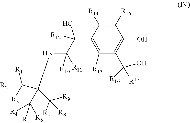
C1([R15])=C([R14])C(C(O)([R12])C([R11])(NC(C([R2])([R1])[R3])(C([R4])([R6])[R5])C([R9])([R8])[R7])[R10])=C([R13])C(C([R17])(O)[R16])=C1O
